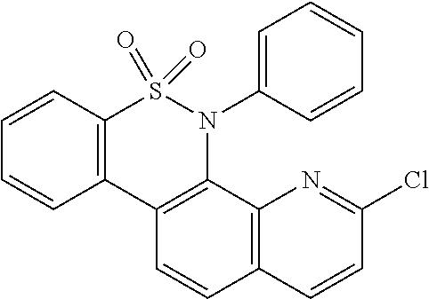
C12=C(C=CC=C1)S(=O)(=O)N(C1=CC=CC=C1)C1=C2C=CC2=C1N=C(Cl)C=C2
